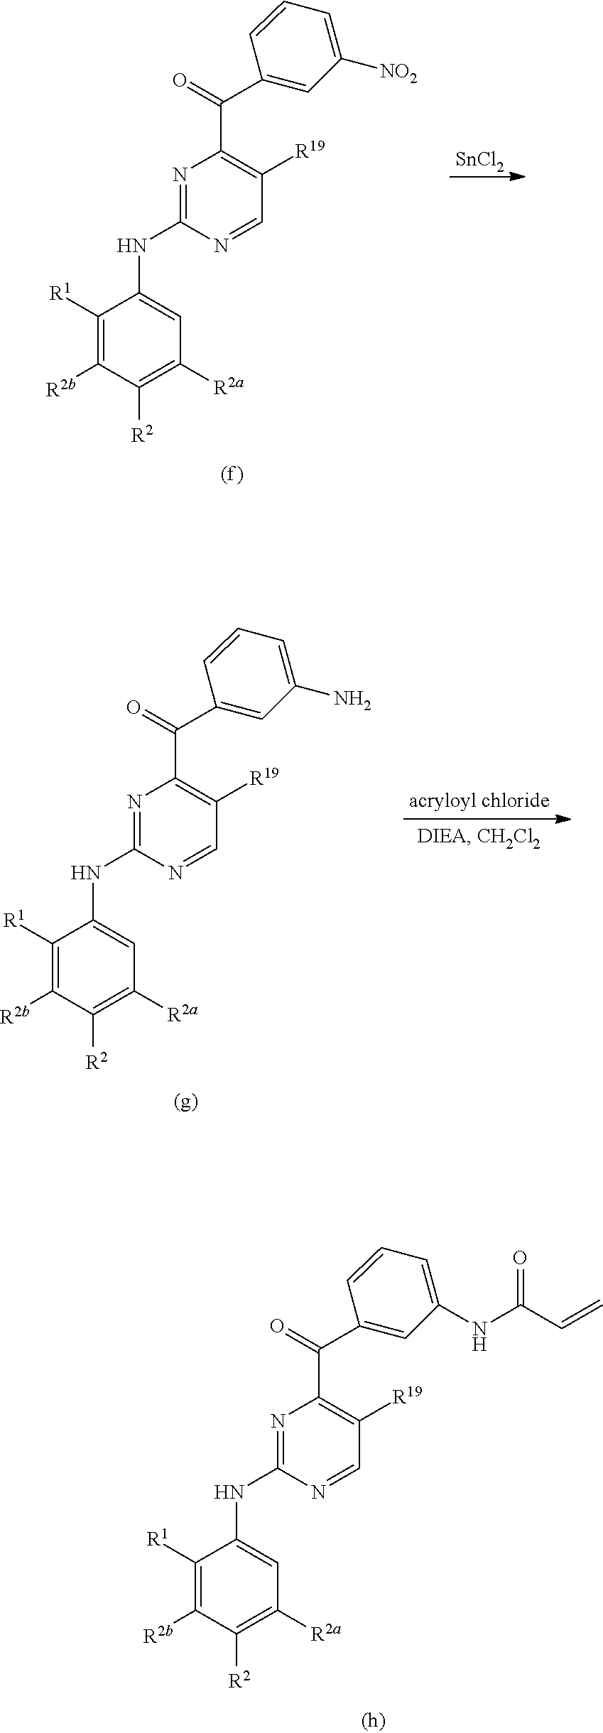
N1=C(NC2=CC([R2a])=C([R2])C([R2b])=C2[R1])N=CC([R19])=C1C(C1=CC(NC(C=C)=O)=CC=C1)=O.N1=C(NC2=CC([R2a])=C([R2])C([R2b])=C2[R1])N=CC([R19])=C1C(C1=CC([NO2])=CC=C1)=O.[SnCl2].N1=C(NC2=CC([R2a])=C([R2])C([R2b])=C2[R1])N=CC([R19])=C1C(C1=CC(N)=CC=C1)=O
